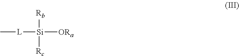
C[L][Si]([ORa])([Rb])[Rc]
